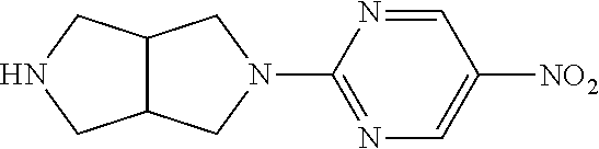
C12C(CN(C3=NC=C([NO2])C=N3)C1)CNC2
